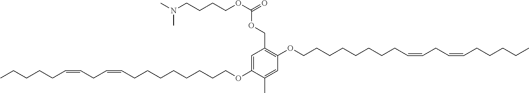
CCCCCC=CCC=CCCCCCCCCOC1=C(COC(OCCCCN(C)C)=O)C=C(OCCCCCCCCC=CCC=CCCCCC)C(C)=C1
